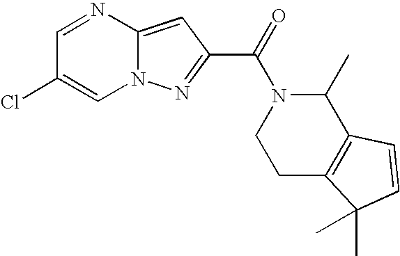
C1=NC2=CC(C(=O)N3C(C)C4=C(CC3)C(C)(C)C=C4)=NN2C=C1Cl
